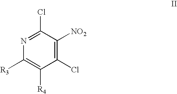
C1(Cl)=C([NO2])C(Cl)=NC([R3])=C1[R4]
